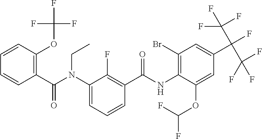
C1=CC(OC(F)(F)F)=C(C(N(C2=CC=CC(C(NC3=C(Br)C=C(C(C(F)(F)F)(C(F)(F)F)F)C=C3OC(F)F)=O)=C2F)CC)=O)C=C1
